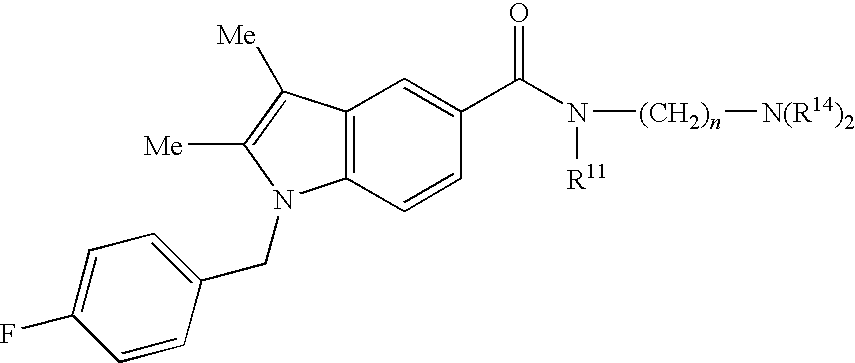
C12=C(C=CC(C(N([R11])[(CH2)n][N(R14)2])=O)=C1)N(CC1=CC=C(F)C=C1)C([Me])=C2[Me]
